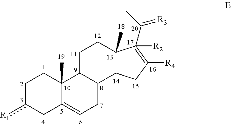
C1c([R1])CC2=CCC3C(C2(C)C1)CCC1(C)C3CC([R4])=C1(C(C)=[R3])[R2]
